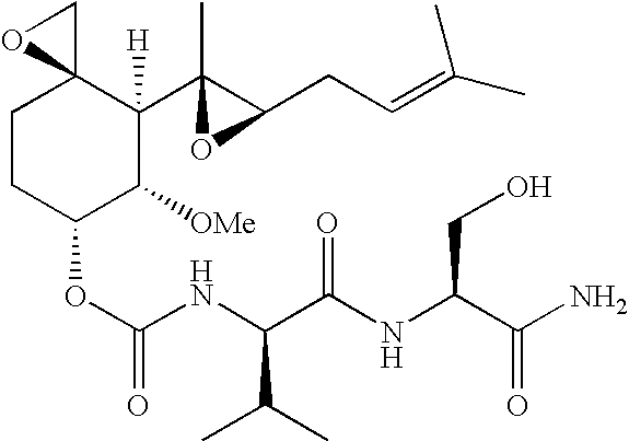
C1CC(OC(=O)NC(C(NC(C(=O)N)CO)=O)C(C)C)C([OMe])C(C2(C)C(CC=C(C)C)O2)([H])C12CO2
